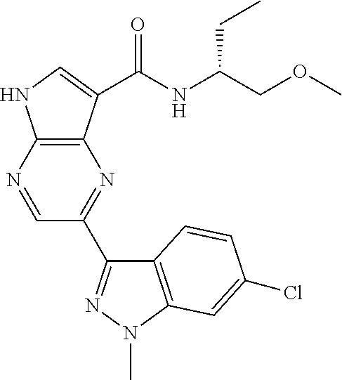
C1=NC2=C(N=C1C1=NN(C)C3=C1C=CC(Cl)=C3)C(C(NC(CC)COC)=O)=CN2
